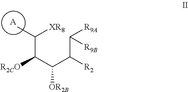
C(C(C(C([R9A])[R9B])[R2])[OR2B])([R2CO])C([XR8])C.[A]
